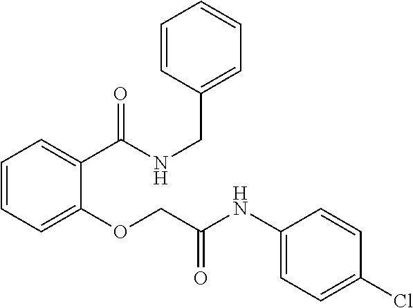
C1=CC=C(OCC(NC2=CC=C(Cl)C=C2)=O)C(C(NCC2=CC=CC=C2)=O)=C1
